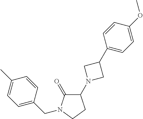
C1(N2CC(C3=CC=C(OC)C=C3)C2)C(=O)N(CC2=CC=C(C)C=C2)CC1
